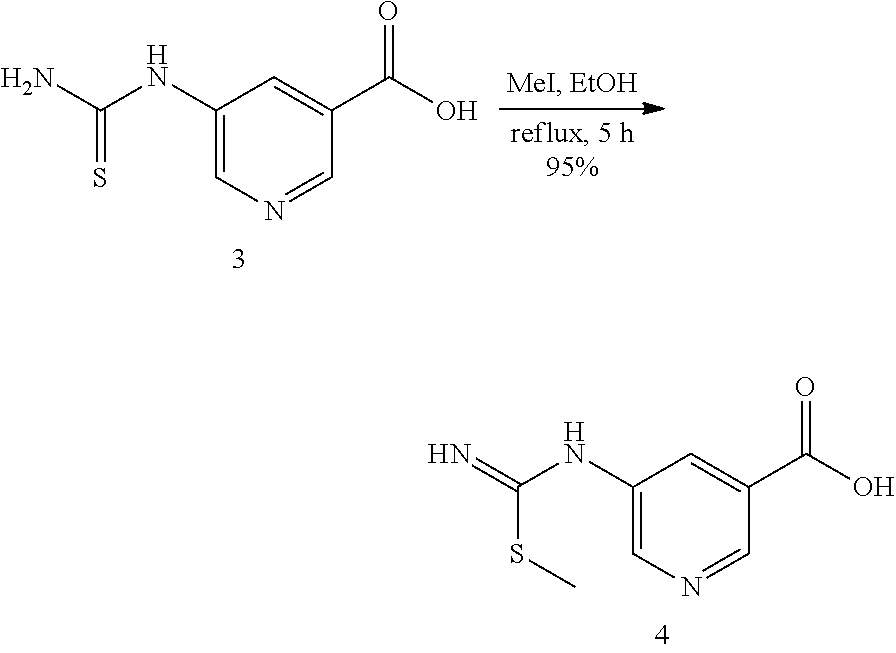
N=C(SC)NC1=CN=CC(C(=O)O)=C1.NC(=S)NC1=CN=CC(C(=O)O)=C1
